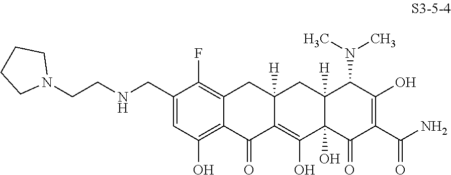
C(CNCC1=CC(O)=C2C(=C1F)CC1([H])C(=C(O)C3(O)C([H])(C1)C(N(C)C)C(O)=C(C(N)=O)C3=O)C2=O)N1CCCC1
